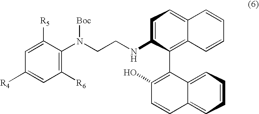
C1([R6])=C(N(CCNC2=CC=C3C(=C2C2=C(O)C=CC4=CC=CC=C24)C=CC=C3)[Boc])C([R5])=CC([R4])=C1
